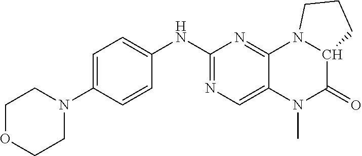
C1OCCN(C2=CC=C(NC3=NC=C4C(=N3)N3C(C(=O)N4C)CCC3)C=C2)C1
